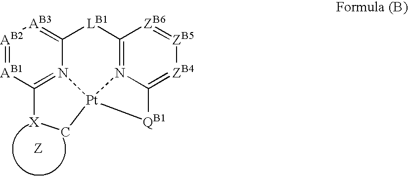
[AB2]1=[AB1]C2=N3C(=[AB3]1)[LB1]C1=N4[Pt]3(C[X]2)[QB1]C4=[ZB4][ZB5]=[ZB6]1
